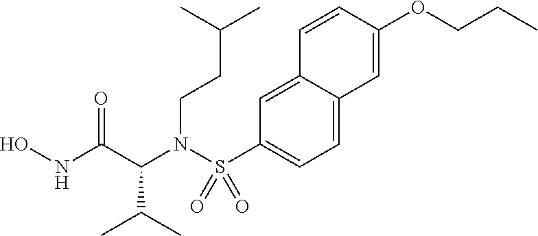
ONC(C(N(S(=O)(=O)C1=CC=C2C(=C1)C=CC(OCCC)=C2)CCC(C)C)C(C)C)=O
